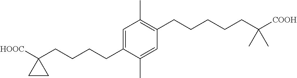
C1=C(CCCCC2([HOOC])CC2)C(C)=CC(CCCCCC([COOH])(C)C)=C1C
